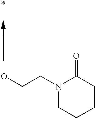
OCCN1CCCCC1=O
